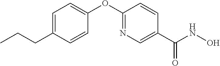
C1=C(CCC)C=CC(OC2=NC=C(C(NO)=O)C=C2)=C1
